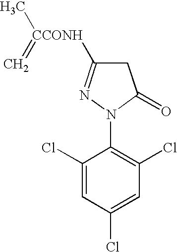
C1(N2C(=O)CC([CCONH](=C)C)=N2)=C(Cl)C=C(Cl)C=C1Cl
